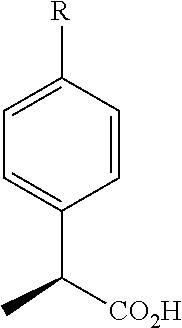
C1(C([CO2H])C)=CC=C([R])C=C1
